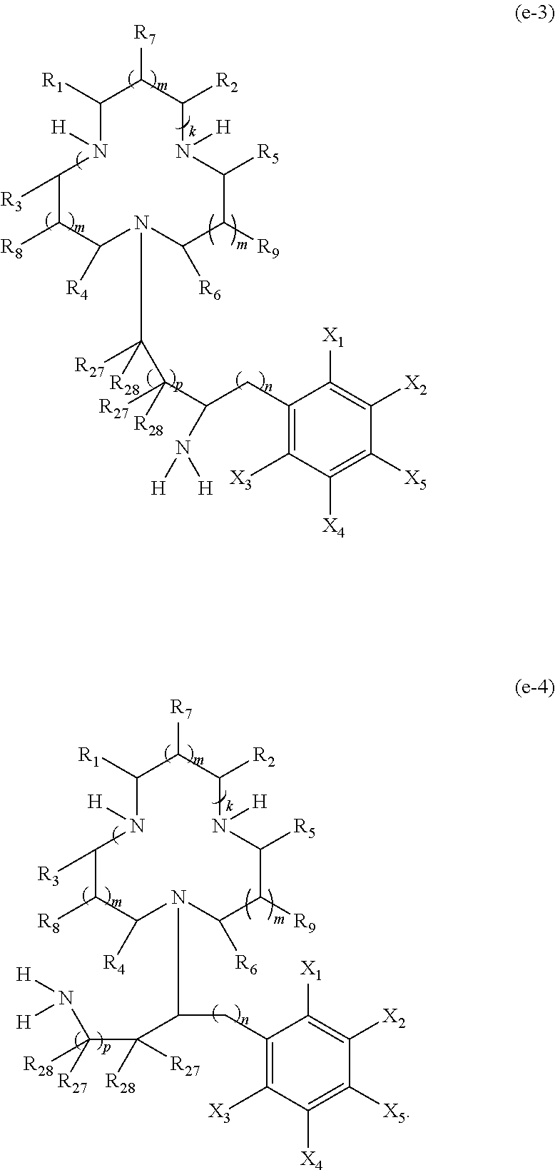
C1([R1])N([H])C([R3])C([R8])C([R4])N(C([R27])([R28])C(C(CC2=C([X3])C([X4])=C([X5])C([X2])=C2[X1])N([H])[H])([R27])[R28])C([R6])C([R9])C([R5])N([H])C([R2])C1[R7].C1([R1])N([H])C([R3])C([R8])C([R4])N(C(CC2=C([X3])C([X4])=C([X5])C([X2])=C2[X1])C(C([R27])([R28])N([H])[H])([R27])[R28])C([R6])C([R9])C([R5])N([H])C([R2])C1[R7]
